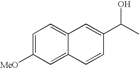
C1=C([MeO])C=C2C(=C1)C=C(C(C)O)C=C2
